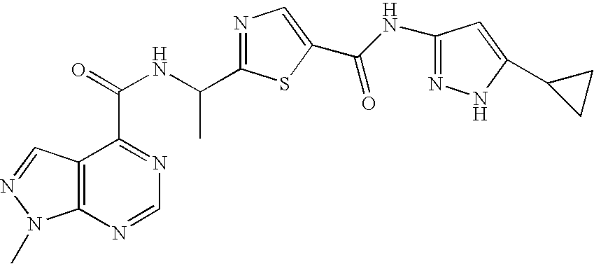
C12=C(N=CN=C1C(=O)NC(C1=NC=C(C(NC3=NNC(C4CC4)=C3)=O)S1)C)N(C)N=C2
